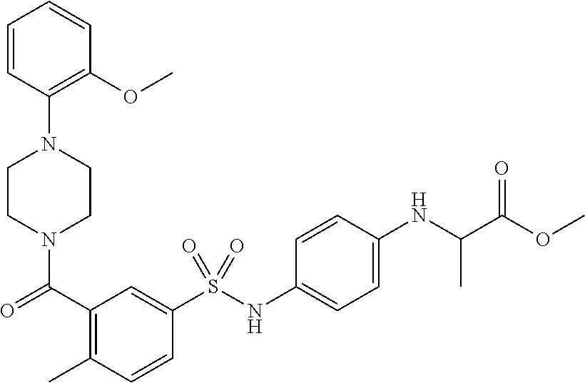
C1CN(C(=O)C2=C(C)C=CC(S(NC3=CC=C(NC(C(OC)=O)C)C=C3)(=O)=O)=C2)CCN1C1=C(OC)C=CC=C1
